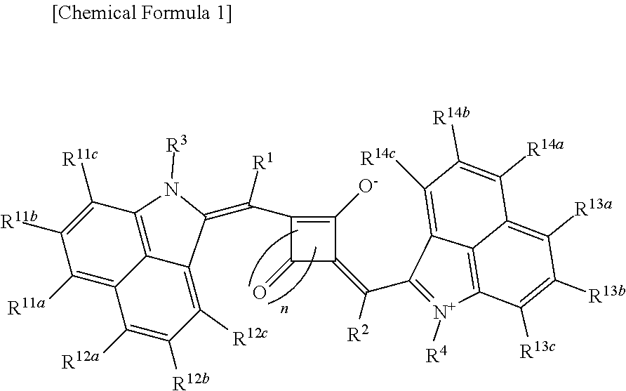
C1([O-])=C(C(=C2N([R3])C3=C4C(=C([R11a])C([R11b])=C3[R11c])C([R12a])=C([R12b])C([R12c])=C24)[R1])C(=O)C1=C(C1=[N+]([R4])C2=C3C(=C([R13a])C([R13b])=C2[R13c])C([R14a])=C([R14b])C([R14c])=C13)[R2]
